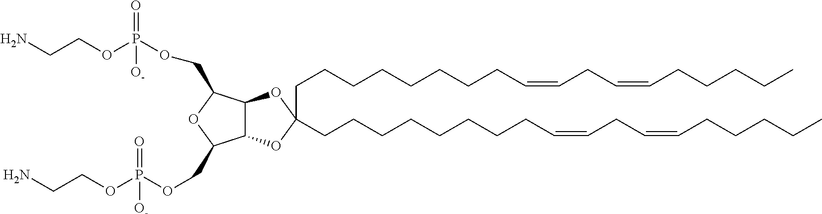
C(CCCCCCCC=CCC=CCCCCC)C1(CCCCCCCCC=CCC=CCCCCC)OC2C(O1)C(COP(OCCN)([O-])=O)OC2COP(OCCN)([O-])=O
